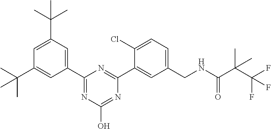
C1(C2=CC(C(C)(C)C)=CC(C(C)(C)C)=C2)=NC(O)=NC(C2=CC(CNC(C(C(F)(F)F)(C)C)=O)=CC=C2Cl)=N1
